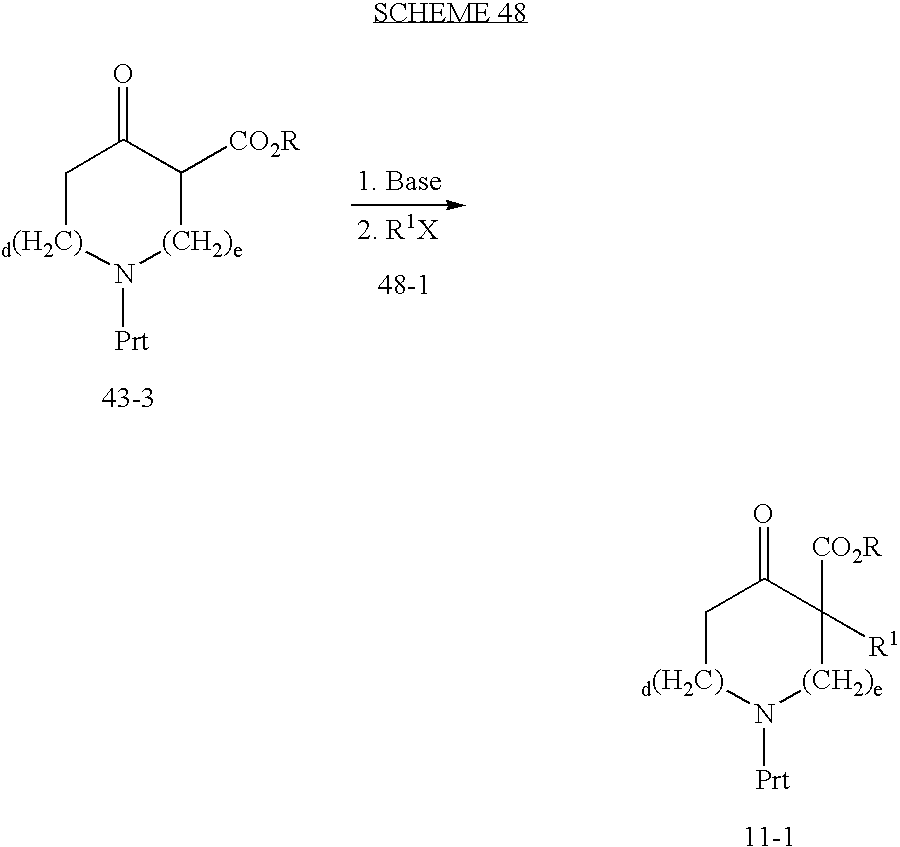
C1[d(H2C)]N([Prt])[(CH2)e]C([CO2R])([R1])C1=O.C1[d(H2C)]N([Prt])[(CH2)e]C([CO2R])C1=O.[1. Base].[2. R1X]
